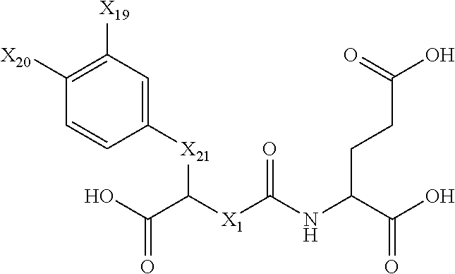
OC(C(NC([X1]C(C(O)=O)[X21]C1=CC([X19])=C([X20])C=C1)=O)CCC(O)=O)=O
